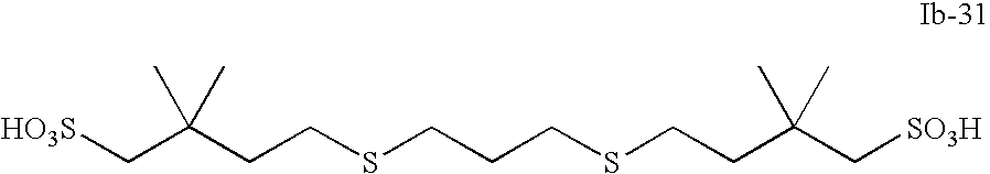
[HO3S]CC(CCSCCCSCCC(C[SO3H])(C)C)(C)C
